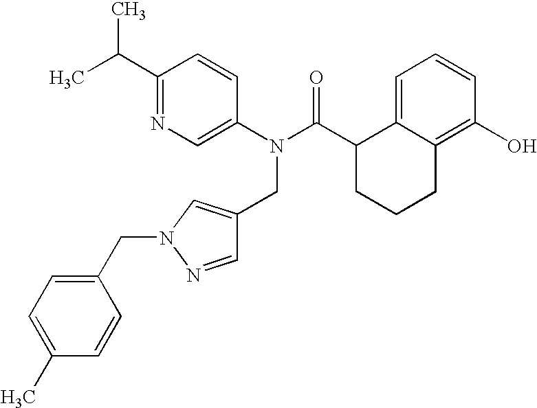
C1(C(C)C)=NC=C(N(C(C2CCCC3=C(O)C=CC=C23)=O)CC2=CN(CC3=CC=C(C)C=C3)N=C2)C=C1
